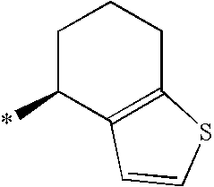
C1C(*)C2=C(CC1)SC=C2
